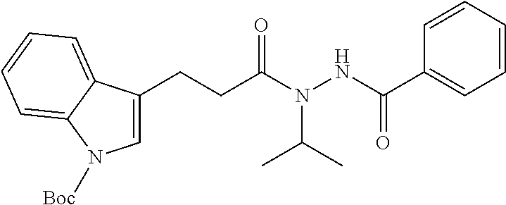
C1=CC=CC=C1C(NN(C(CCC1=CN([Boc])C2=CC=CC=C12)=O)C(C)C)=O
